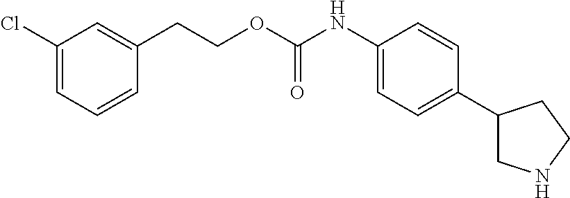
C1(Cl)=CC=CC(CCOC(NC2=CC=C(C3CNCC3)C=C2)=O)=C1
